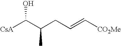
[CsA]C(C(CC=C[CO2Me])C)O
